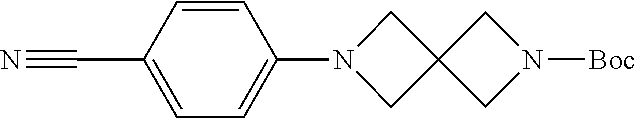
C1(C#N)=CC=C(N2CC3(C2)CN([Boc])C3)C=C1
